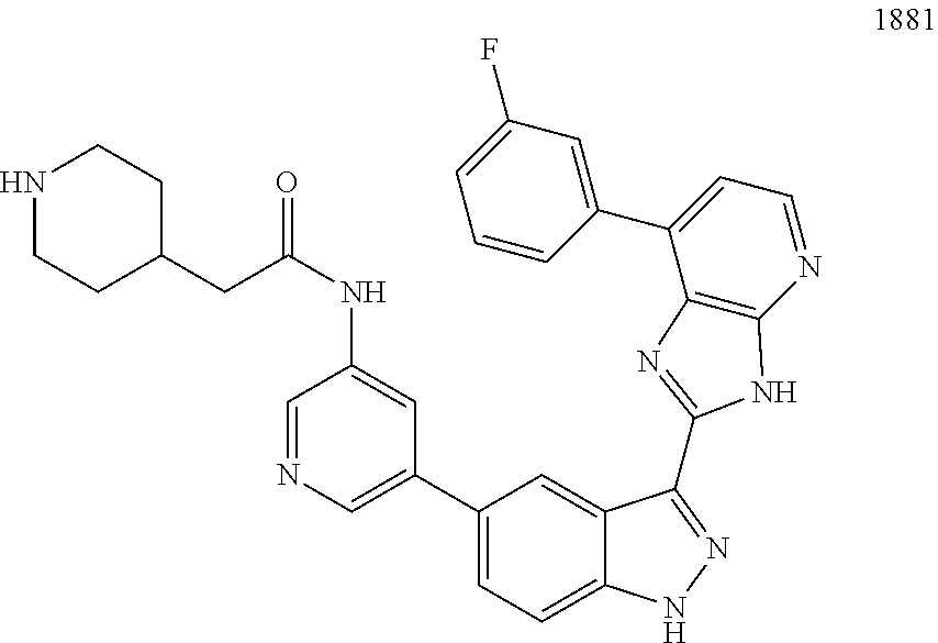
C1=C(F)C=C(C2=CC=NC3=C2N=C(C2=NNC4=CC=C(C5=CN=CC(NC(=O)CC6CCNCC6)=C5)C=C42)N3)C=C1
